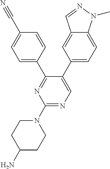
C1(N2CCC(N)CC2)=NC=C(C2=CC=C3C(=C2)C=NN3C)C(C2=CC=C(C#N)C=C2)=N1
